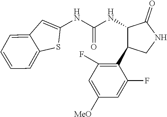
C1(NC(NC2C(=O)NCC2C2=C(F)C=C([MeO])C=C2F)=O)=CC2=CC=CC=C2S1
